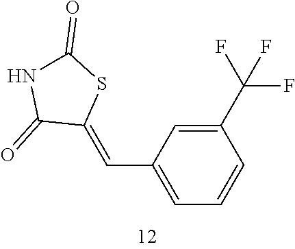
C1(C(F)(F)F)=CC(C=C2SC(=O)NC2=O)=CC=C1
